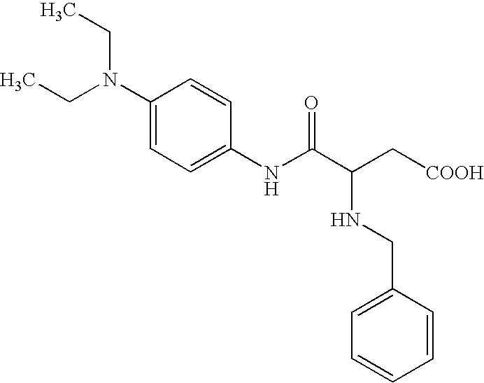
C(N(C1=CC=C(NC(C(C[COOH])NCC2=CC=CC=C2)=O)C=C1)CC)C
